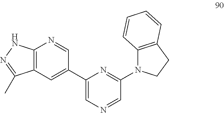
C12=C(C=C(C3=CN=CC(N4C5=C(CC4)C=CC=C5)=N3)C=N1)C(C)=NN2
